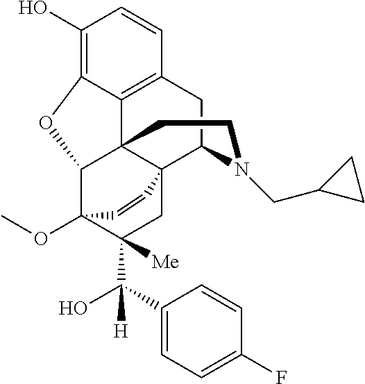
C1(O)=C2C3=C(C=C1)CC1C45C3(C(C(OC)(C(C(O)(C3=CC=C(F)C=C3)[H])([Me])C4)C=C5)O2)CCN1CC1CC1
